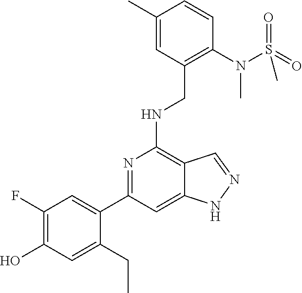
N1=C(C2=CC(F)=C(O)C=C2CC)C=C2C(=C1NCC1=C(N(S(=O)(=O)C)C)C=CC(C)=C1)C=NN2
